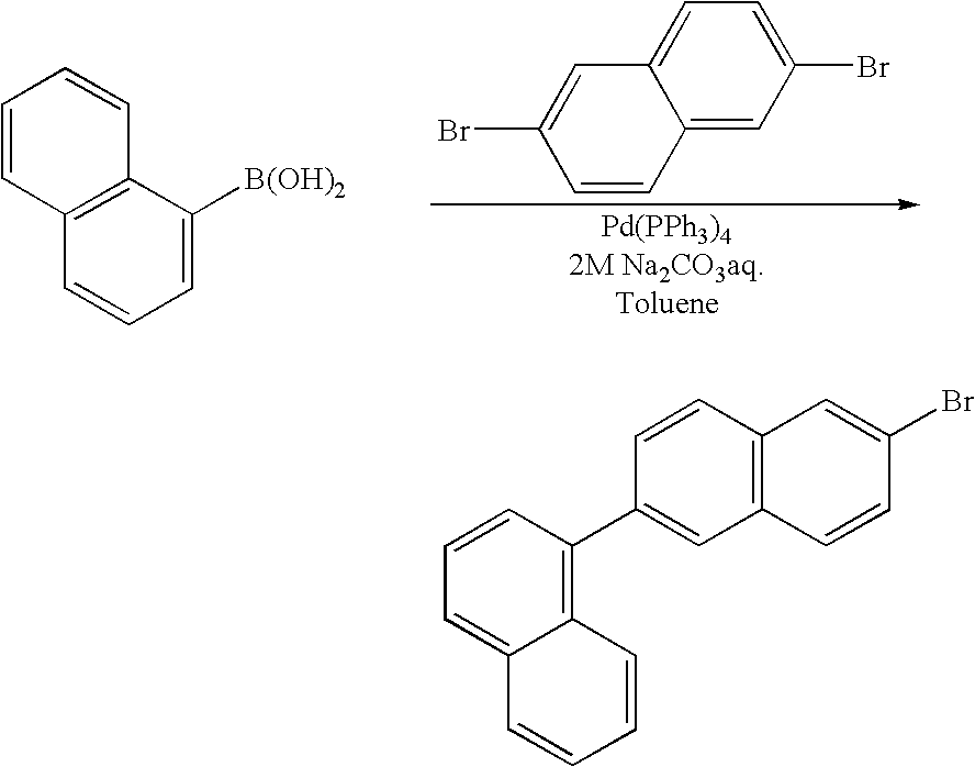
C12=CC(Br)=CC=C1C=C(Br)C=C2.C1=C([B(OH)2])C2=C(C=C1)C=CC=C2.C12=C(C3=CC4=C(C=C3)C=C(Br)C=C4)C=CC=C1C=CC=C2
